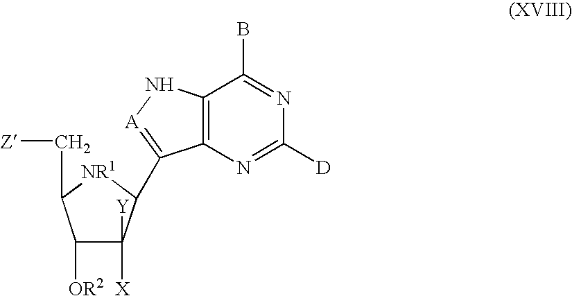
C1([OR2])C([X])([Y])C(C2=[A]NC3=C2N=C([D])N=C3B)[NR1]C1C[Z]
